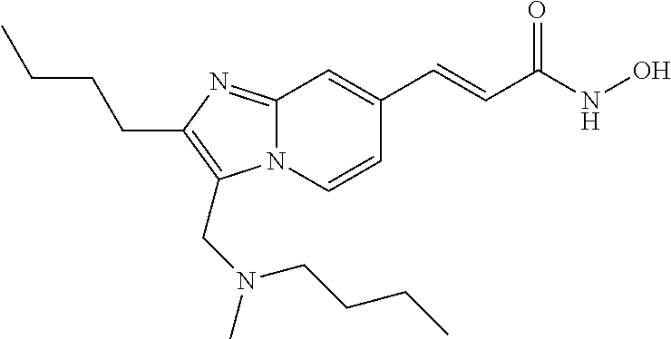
N12C(=NC(CCCC)=C1CN(C)CCCC)C=C(C=CC(NO)=O)C=C2
